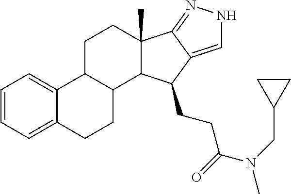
C1=CC=C2C(=C1)C1C(CC2)C2C(C)(CC1)C1=NNC=C1C2CCC(N(CC1CC1)C)=O
